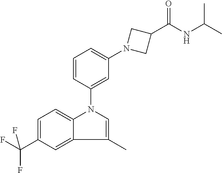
C1=CC(N2C=C(C)C3=CC(C(F)(F)F)=CC=C23)=CC(N2CC(C(NC(C)C)=O)C2)=C1
